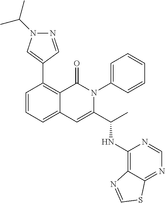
C1(C2=CN(C(C)C)N=C2)=C2C(=CC=C1)C=C(C(C)NC1=C3C(=NC=N1)SC=N3)N(C1=CC=CC=C1)C2=O
